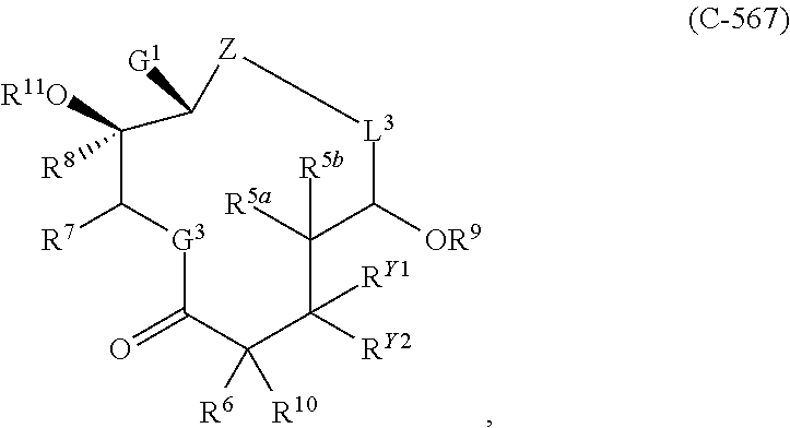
[G3]1C(=O)C([R6])([R10])C([RY2])([RY1])C([R5a])([R5b])C([OR9])[L3][Z]C([G1])C([R8])([R11O])C1[R7]
